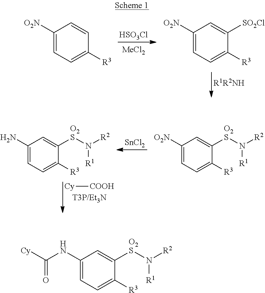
[HSO3Cl].C1([O2N])=CC=C([R3])C=C1.C1([O2N])=CC=C([R3])C([SO2Cl])=C1.[SnCl2].C1([O2N])=CC=C([R3])C([O2S]N([R2])[R1])=C1.C1(N)=CC=C([R3])C([O2S]N([R2])[R1])=C1.[Cy][COOH].C1(NC([Cy])=O)=CC=C([R3])C([O2S]N([R2])[R1])=C1
